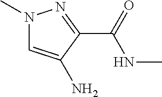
N1(C)C=C(N)C(C(=O)NC)=N1
